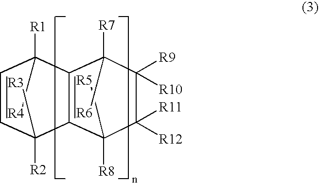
C1([R2])([R3])C=CC([R1])([R4])C2=C1C([R8])([R5])C([R11])([R12])C([R9])([R10])C2([R7])[R6]
